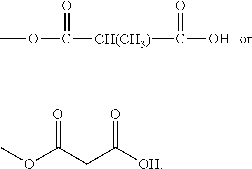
COC(=O)[CH(CH3)]C(=O)O.COC(CC([OH])=O)=O
